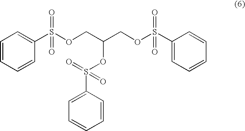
C1=CC=CC(S(OCC(OS(=O)(C2=CC=CC=C2)=O)COS(C2=CC=CC=C2)(=O)=O)(=O)=O)=C1
